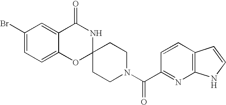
C1(Br)=CC=C2C(=C1)C(=O)NC1(O2)CCN(C(C2=NC3=C(C=C2)C=CN3)=O)CC1
